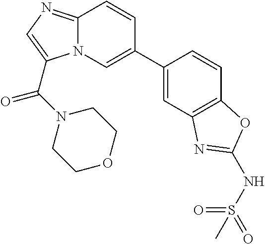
C12=NC=C(C(N3CCOCC3)=O)N1C=C(C1=CC3=C(C=C1)OC(NS(=O)(=O)C)=N3)C=C2
